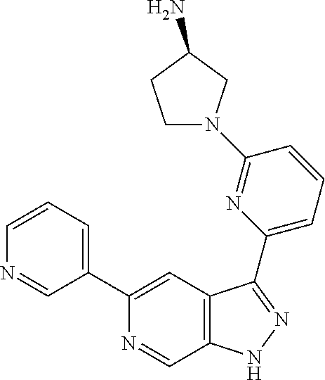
C1(C2=CC=CN=C2)=CC2=C(C=N1)NN=C2C1=CC=CC(N2CCC(N)C2)=N1
